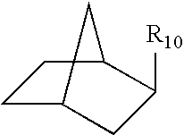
C1C2CC([R10])C(C1)C2
